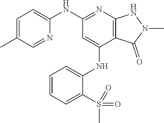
C1(NC2=NC3=C(C(NC4=CC=CC=C4S(C)(=O)=O)=C2)C(=O)N(C)N3)=CC=C(C)C=N1
